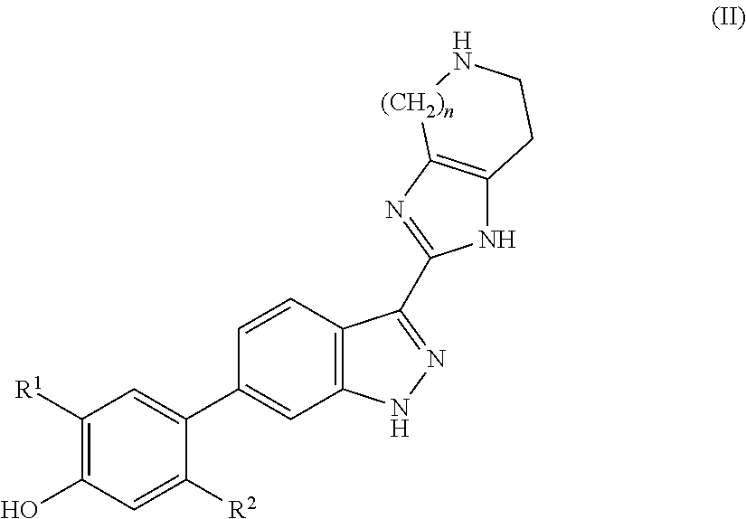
C1([R1])=C(O)C=C([R2])C(C2=CC3=C(C=C2)C(C2=NC4=C(N2)CCN[(CH2)n]4)=NN3)=C1
